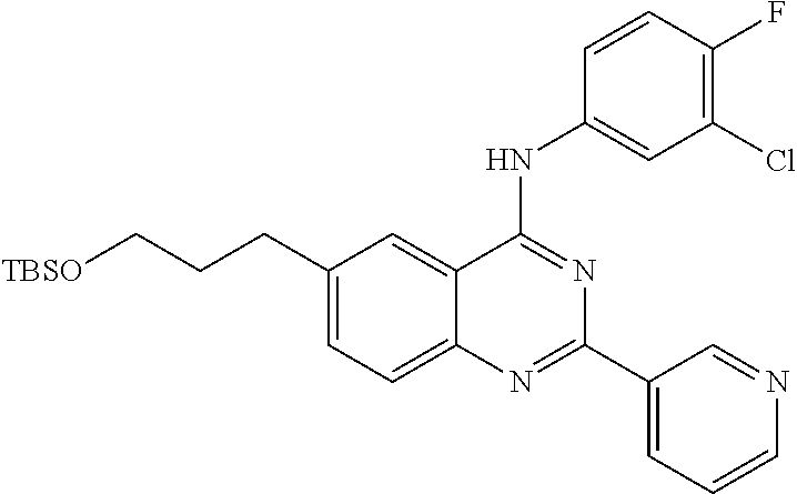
C1(CCC[TBSO])=CC=C2C(=C1)C(NC1=CC(Cl)=C(F)C=C1)=NC(C1=CC=CN=C1)=N2
